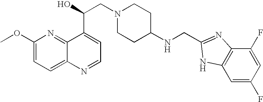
C1(OC)=CC=C2C(=N1)C(C(CN1CCC(NCC3=NC4=C(C=C(F)C=C4F)N3)CC1)O)=CC=N2
